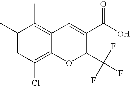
C1(C(F)(F)F)C(C(=O)O)=CC2=C(C)C(C)=CC(Cl)=C2O1
